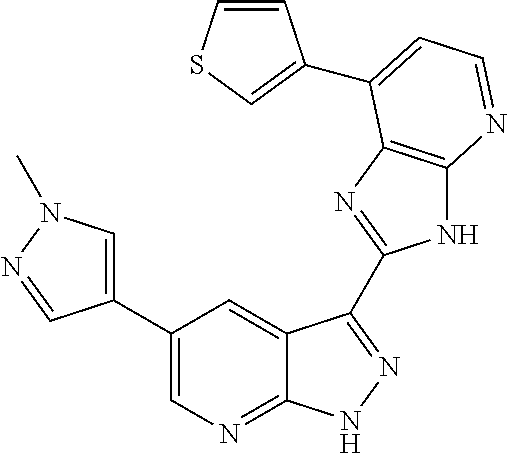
C1(C2=CN(C)N=C2)=CN=C2C(=C1)C(C1=NC3=C(N1)N=CC=C3C1=CSC=C1)=NN2
